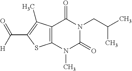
C12=C(N(C)C(=O)N(CC(C)C)C1=O)SC(C([H])=O)=C2C
